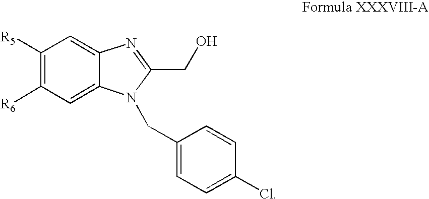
C1([R5])=C([R6])C=C2C(=C1)N=C(CO)N2CC1=CC=C(Cl)C=C1
